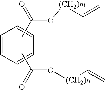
C1=CC=CC=C1.CC(O[(CH2)m]C=C)=O.CC(O[(CH2)n]C=C)=O
